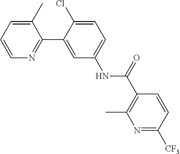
C1(C)=CC=CN=C1C1=CC(NC(C2=C(C)N=C([CF3])C=C2)=O)=CC=C1Cl
